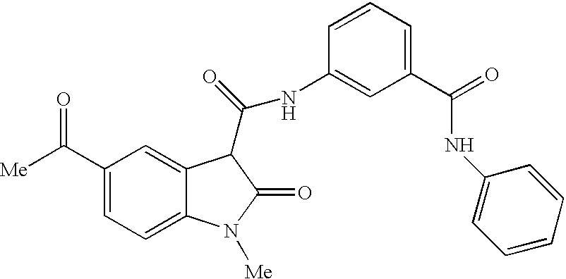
[Me]C(C1=CC=C2C(=C1)C(C([N H]C1=CC(C(=O)NC3=CC=CC=C3)=CC=C1)=O)C(=O)N2[Me])=O
